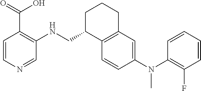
C(C1CCCC2=C1C=CC(N(C1=C(F)C=CC=C1)C)=C2)NC1=C(C(=O)O)C=CN=C1
